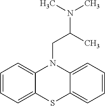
C1=CC=C2C(=C1)N(CC(N(C)C)C)C1=CC=CC=C1S2
